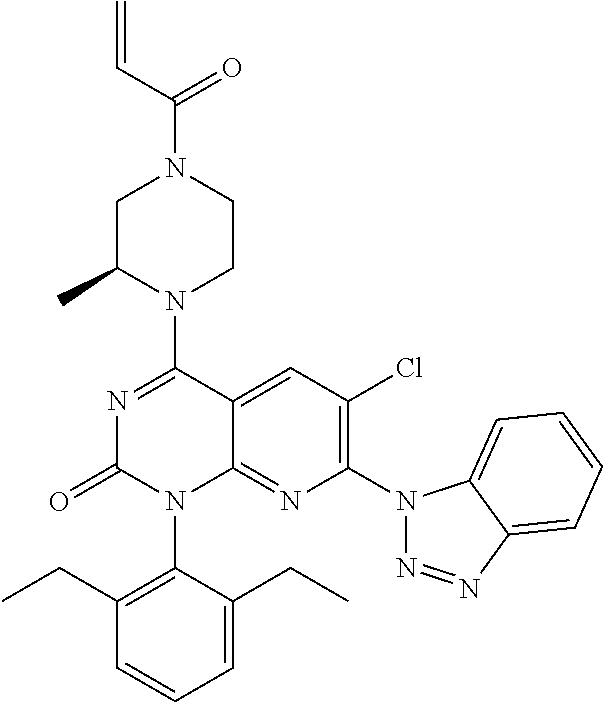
C12=CC(Cl)=C(N3N=NC4=CC=CC=C34)N=C1N(C1=C(CC)C=CC=C1CC)C(=O)N=C2N1CCN(C(C=C)=O)CC1C
